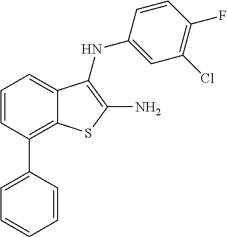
C1=CC=C2C(=C1C1=CC=CC=C1)SC(N)=C2NC1=CC(Cl)=C(F)C=C1
